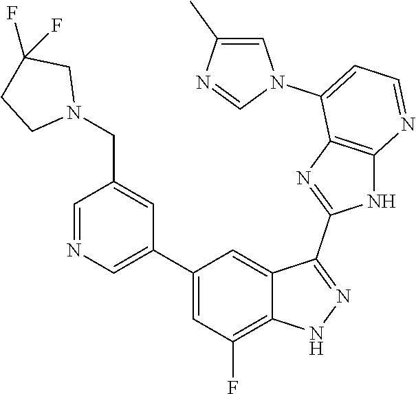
C1=NC=C(C2=CC(F)=C3C(=C2)C(C2=NC4=C(N2)N=CC=C4N2C=C(C)N=C2)=NN3)C=C1CN1CC(F)(F)CC1
